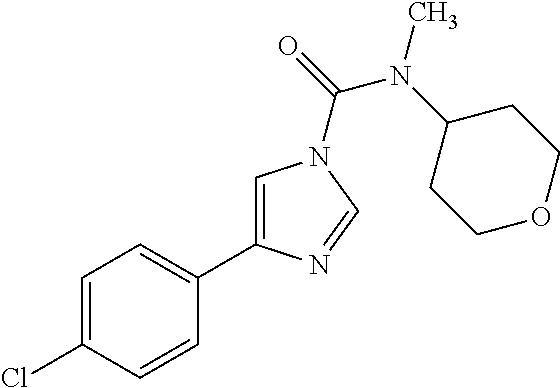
C1=C(Cl)C=CC(C2=CN(C(=O)N(C3CCOCC3)C)C=N2)=C1
